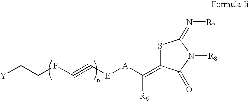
S1C(=C([A][E]C#CFCC[Y])[R6])C(=O)N([R8])C1=N[R7]
